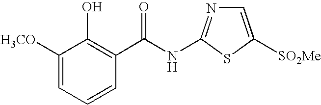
C1([H3CO])=CC=CC(C(NC2=NC=C([SO2Me])S2)=O)=C1O
